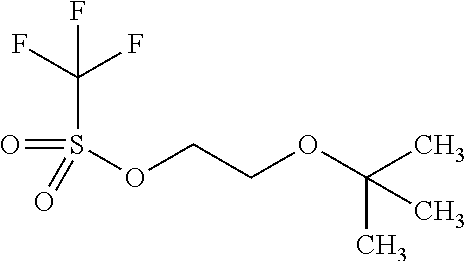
S(OCCOC(C)(C)C)(=O)(=O)C(F)(F)F
